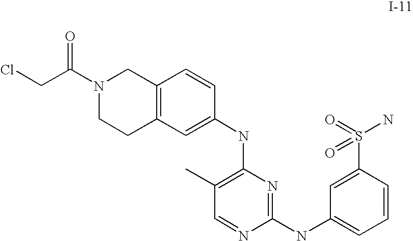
C1(NC2=CC=CC(S(=O)(=O)N)=C2)=NC(NC2=CC3=C(C=C2)CN(C(CCl)=O)CC3)=C(C)C=N1
